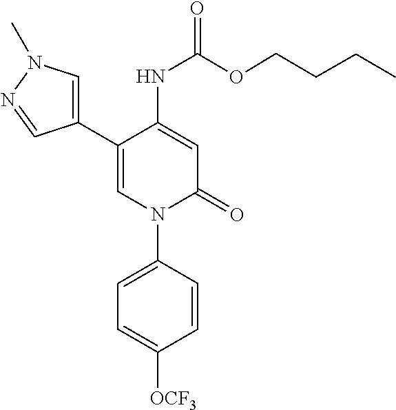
C1=C(NC(OCCCC)=O)C(C2=CN(C)N=C2)=CN(C2=CC=C([OCF3])C=C2)C1=O
